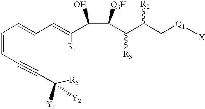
C(=CC#CC([R5])([Y2])[Y1])C=CC=C(C(C(C(C(C[Q1][X])[R2])[R3])[Q3H])O)[R4]
